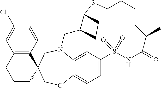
N12C3=CC(=CC=C3OCC3(C4=C(C=C(Cl)C=C4)CCC3)C1)S(=O)(=O)NC(=O)C(C)CCCCSC1C(C2)CC1
